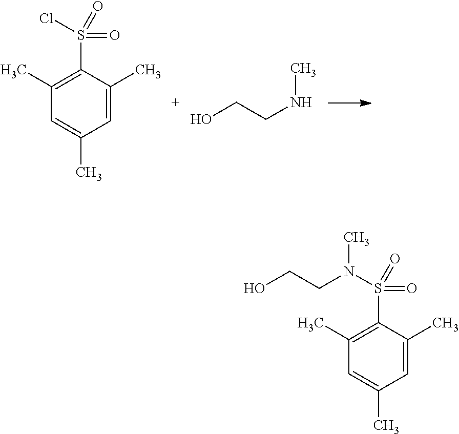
OCCNC.C1=C(C)C(S(=O)(=O)Cl)=C(C)C=C1C.C1=C(C)C(S(=O)(=O)N(C)CCO)=C(C)C=C1C
